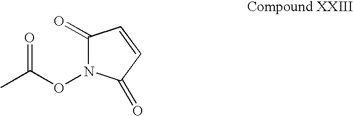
C1(=O)N(OC(C)=O)C(=O)C=C1
